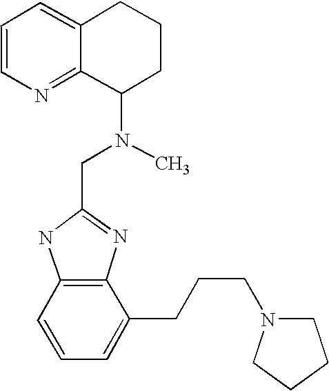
C12=CC=CN=C1C(N(C)CC1=NC3=C(N1)C=CC=C3CCCN1CCCC1)CCC2
